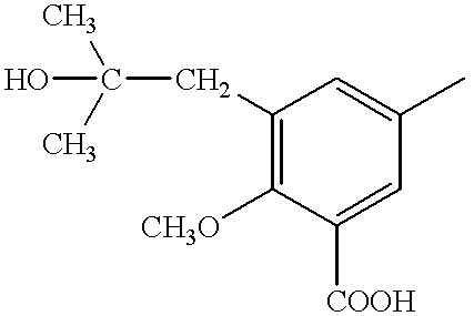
OC(CC1=C([CH3O])C([COOH])=CC(C)=C1)(C)C
